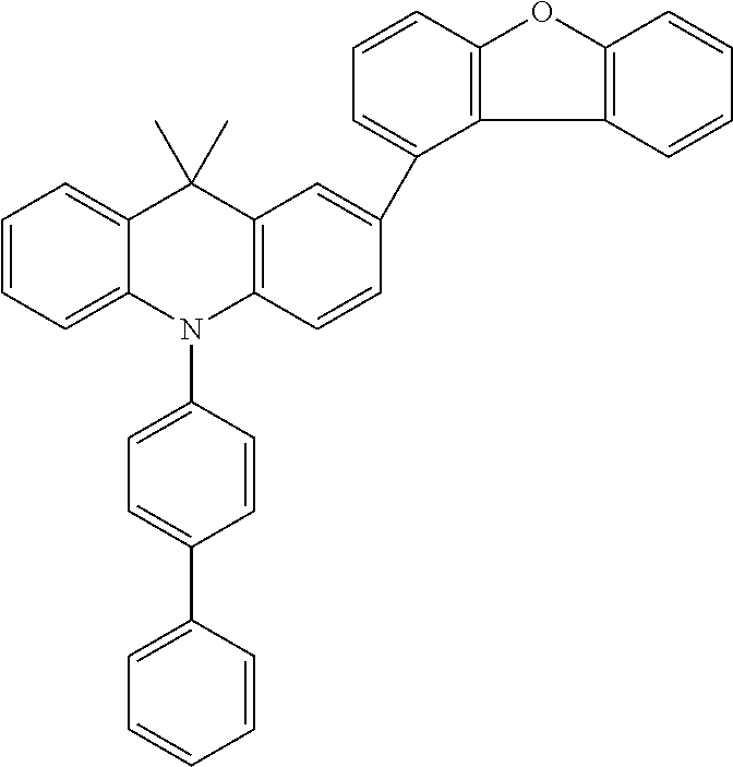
C1=CC=C2C(=C1)C(C)(C)C1=C(N2C2=CC=C(C3=CC=CC=C3)C=C2)C=CC(C2=CC=CC3=C2C2=C(O3)C=CC=C2)=C1
